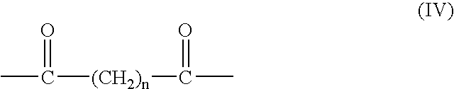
CC(=O)[(CH2)n]C(=O)C
